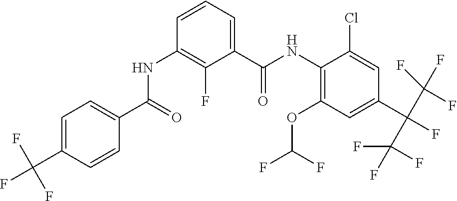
C1(OC(F)F)=C(NC(C2=CC=CC(NC(C3=CC=C(C(F)(F)F)C=C3)=O)=C2F)=O)C(Cl)=CC(C(F)(C(F)(F)F)C(F)(F)F)=C1
